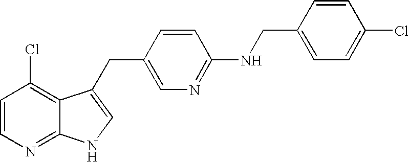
N1=C2C(=C(Cl)C=C1)C(CC1=CN=C(NCC3=CC=C(Cl)C=C3)C=C1)=CN2
